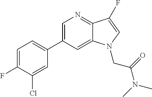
C1=C(F)C(Cl)=CC(C2=CN=C3C(=C2)N(CC(=O)N(C)C)C=C3F)=C1
